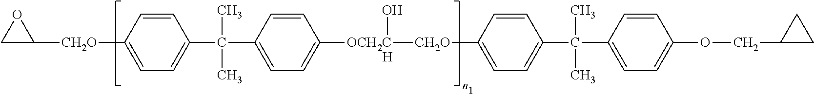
C1C([CH2O]C2=CC=C(C(C3=CC=C([OCH2C          H]([CH2O]C4=CC=C(C(C5=CC=C(OCC6CC6)C=C5)(C)C)C=C4)O)C=C3)(C)C)C=C2)O1
